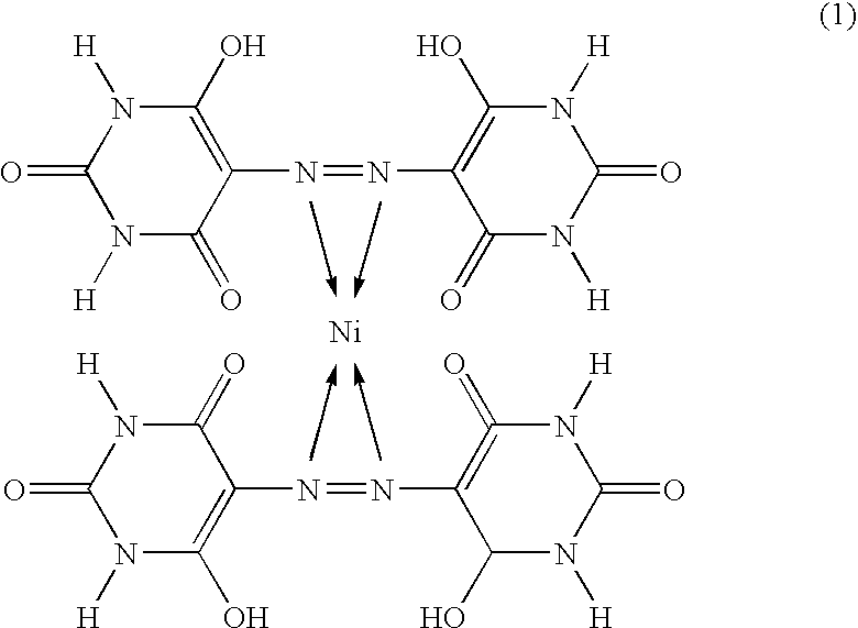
N1([H])C(=O)N([H])C(=O)C(N=NC2=C(O)N([H])C(=O)N([H])C2=O)=C1O.N1([H])C(=O)N([H])C(O)=C(N=NC2=C(=O)N([H])C(=O)N([H])C2O)C1=O.[Ni]
